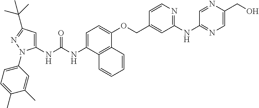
C1=C(NC(NC2=CC(C(C)(C)C)=NN2C2=CC=C(C)C(C)=C2)=O)C2=C(C(OCC3=CC(NC4=NC=C(CO)N=C4)=NC=C3)=C1)C=CC=C2
